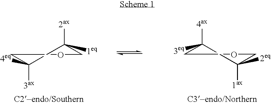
O1CCC([3ax])([4eq])CC([2ax])([1eq])C1.O1CCC([4ax])([3eq])CC([1ax])([2eq])C1
